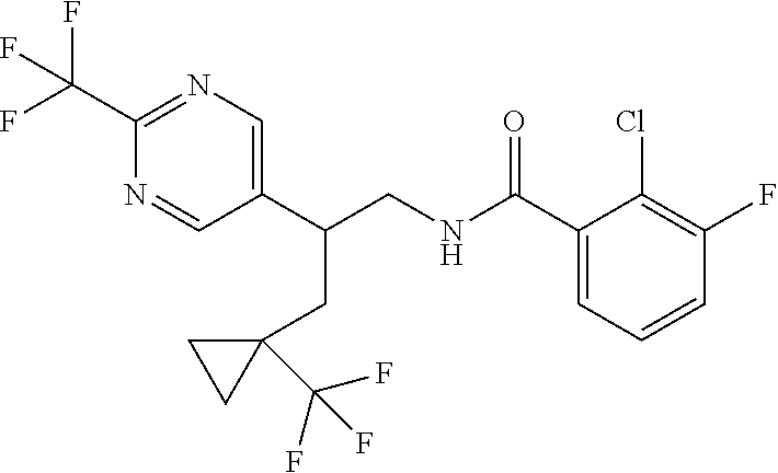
C1(C(NCC(C2=CN=C(C(F)(F)F)N=C2)CC2(C(F)(F)F)CC2)=O)=CC=CC(F)=C1Cl
